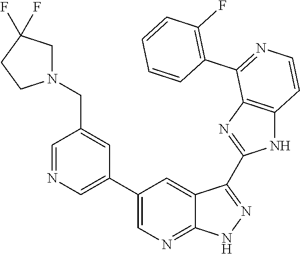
C1=NC=C(C2=CN=C3C(=C2)C(C2=NC4=C(N2)C=CN=C4C2=C(F)C=CC=C2)=NN3)C=C1CN1CC(F)(F)CC1
